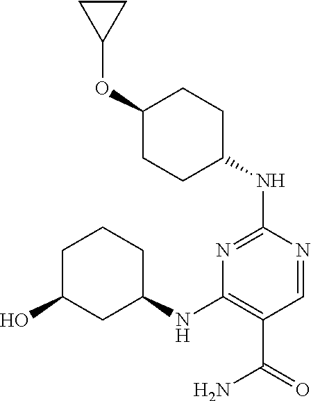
C1(OC2CC2)CCC(NC2=NC(NC3CC(O)CCC3)=C(C(=O)N)C=N2)CC1
